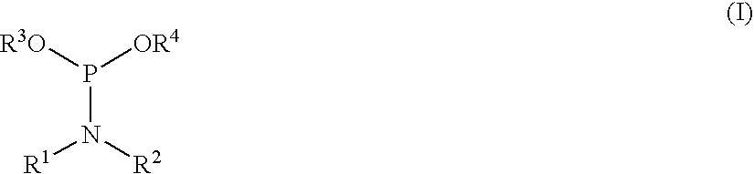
P(N([R2])[R1])([R3O])[OR4]
